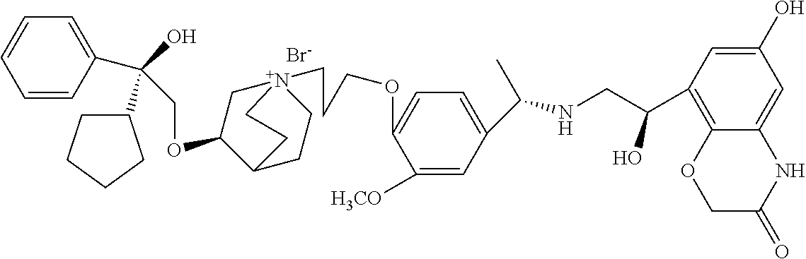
[Br-].C(OC1C[N+]2(CCCOC3=CC=C(C(NCC(C4=C5C(=CC(O)=C4)NC(=O)CO5)O)C)C=C3[H3CO])CCC1CC2)C(O)(C1CCCC1)C1=CC=CC=C1
